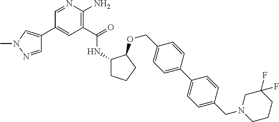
C1(C(=O)NC2CCCC2OCC2=CC=C(C3=CC=C(CN4CCCC(F)(F)C4)C=C3)C=C2)=C(N)N=CC(C2=CN(C)N=C2)=C1
